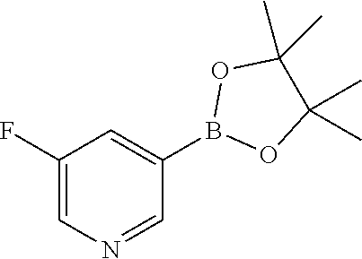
C1(B2OC(C)(C)C(C)(C)O2)=CC(F)=CN=C1
